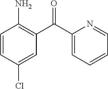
C1=CC(N)=C(C(C2=CC=CC=N2)=O)C=C1Cl
